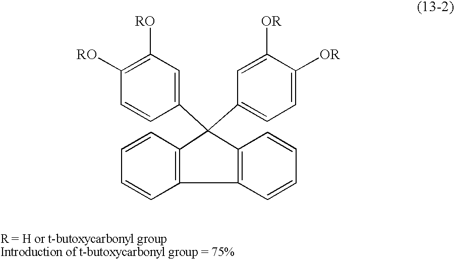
C1=CC2=C(C=C1)C1=C(C2(C2=CC=C([OR])C([OR])=C2)C2=CC([RO])=C([RO])C=C2)C=CC=C1
